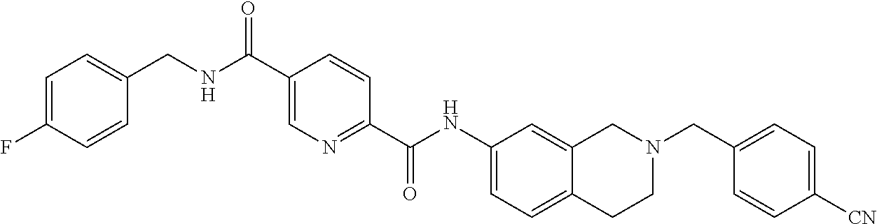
N(CC1=CC=C(F)C=C1)C(C1=CN=C(C(NC2=CC=C3C(=C2)CN(CC2=CC=C([CN])C=C2)CC3)=O)C=C1)=O
